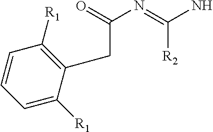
O=C(N=C(N)[R2])CC1=C([R1])C=CC=C1[R1]
